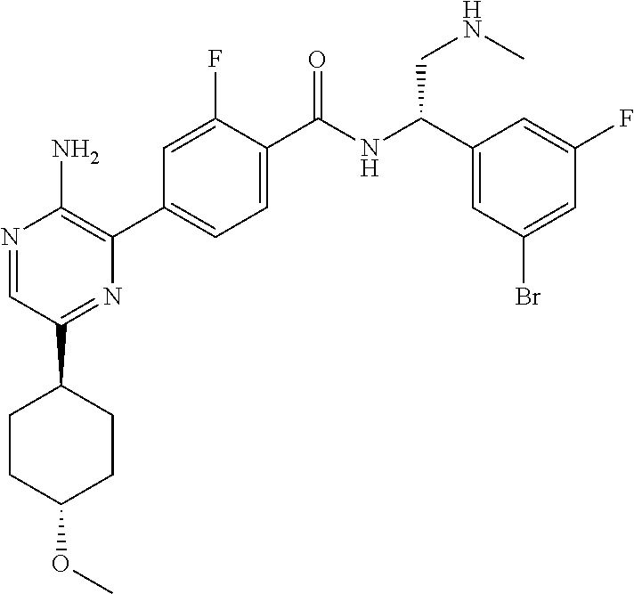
N1=CC(C2CCC(OC)CC2)=NC(C2=CC=C(C(NC(C3=CC(Br)=CC(F)=C3)CNC)=O)C(F)=C2)=C1N
